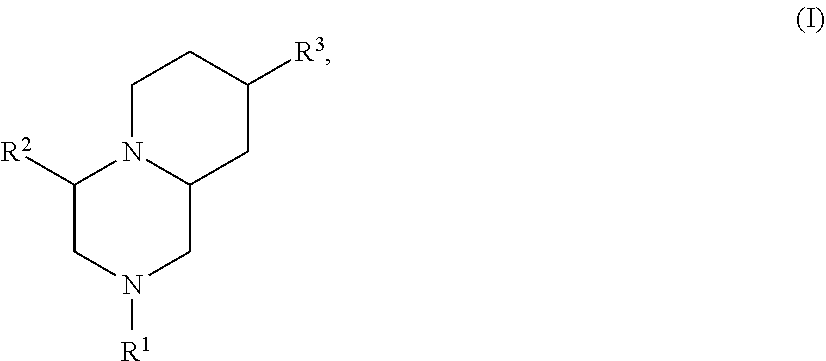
C1([R2])CN([R1])CC2N1CCC([R3])C2
